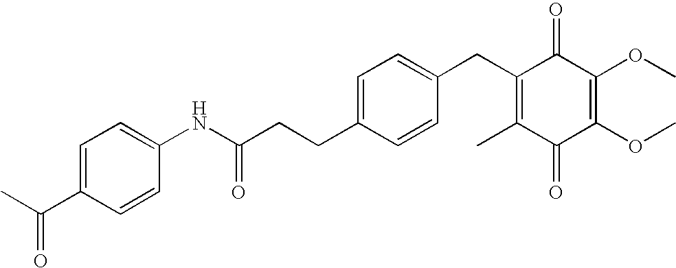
C1(=O)C(C)=C(CC2=CC=C(CCC(NC3=CC=C(C(C)=O)C=C3)=O)C=C2)C(=O)C(OC)=C1OC
